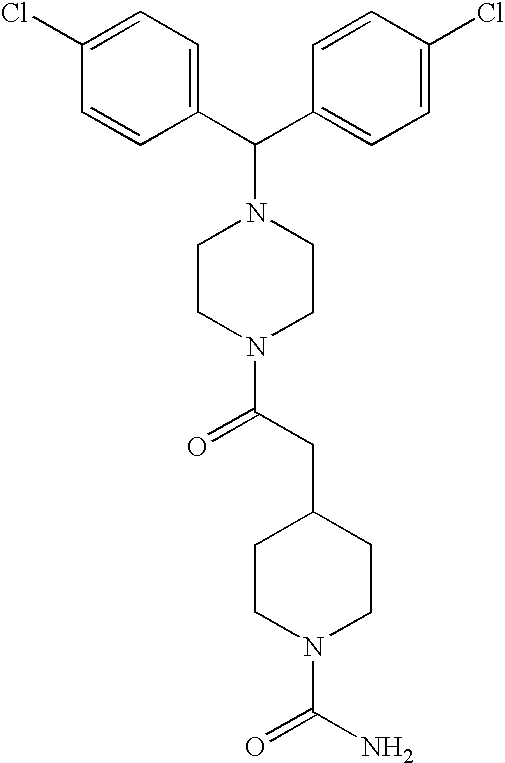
C(C1=CC=C(Cl)C=C1)(N1CCN(C(CC2CCN(C(N)=O)CC2)=O)CC1)C1=CC=C(Cl)C=C1
